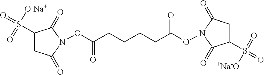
O(C(CCCCC(ON1C(=O)CC(S(=O)(=O)[+Na-O])C1=O)=O)=O)N1C(=O)C(S(=O)(=O)[O-Na+])CC1=O
